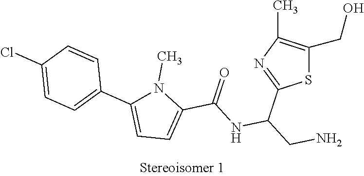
S1C(CO)=C(C)N=C1C(CN)NC(C1=CC=C(C2=CC=C(Cl)C=C2)N1C)=O
